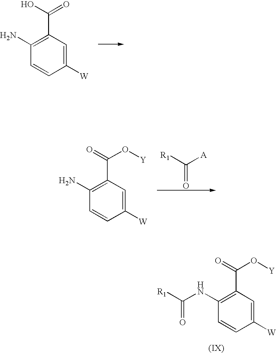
C1(NC(=O)[R1])=C(C(=O)O[Y])C=C([W])C=C1.C1(N)=C(C(O)=O)C=C([W])C=C1.[R1]C([A])=O.C1(N)=C(C(=O)O[Y])C=C([W])C=C1
